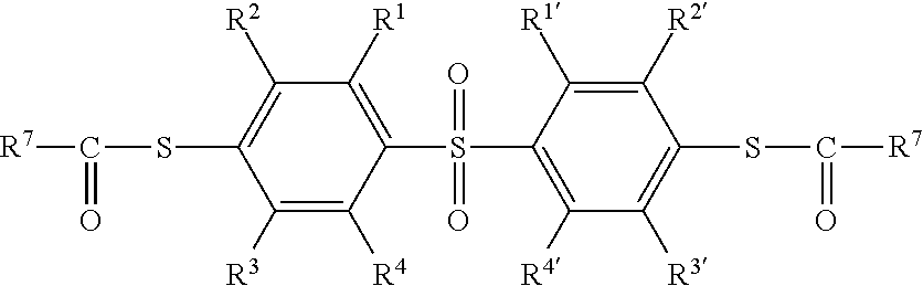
[R7]C(SC1=C([R2])C([R1])=C(S(C2=C([R4])C([R3])=C(SC([R7])=O)C([R2])=C2[R1])(=O)=O)C([R4])=C1[R3])=O
